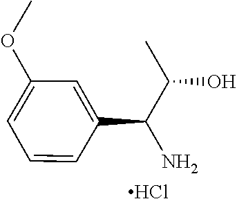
C1(C(C(C)O)N)=CC(OC)=CC=C1.Cl
